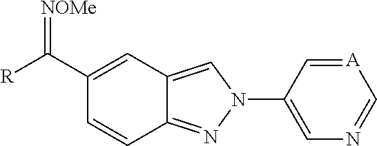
C12=NN(C3=CN=C[A]=C3)C=C1C=C(C([R])=[NOMe])C=C2
